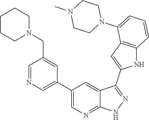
C1(C2=CN=CC(CN3CCCCC3)=C2)=CN=C2C(=C1)C(C1=CC3=C(N1)C=CC=C3N1CCN(C)CC1)=NN2
